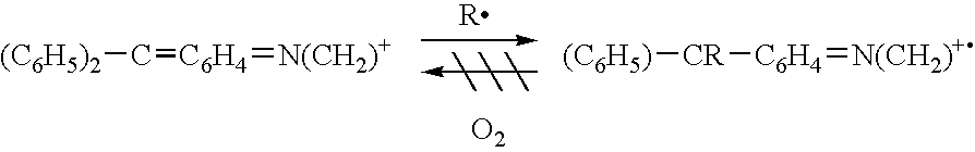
[O2].[(C6H5)2]C=[C6H4]=[N(CH2)+].[(C6H5)][CR][C6H4]=[N(CH2)+]
